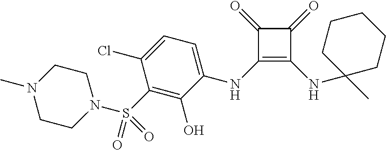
C1(=O)C(NC2=CC=C(Cl)C(S(=O)(N3CCN(C)CC3)=O)=C2O)=C(NC2(C)CCCCC2)C1=O
